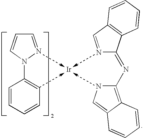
C1=NN(C2=CC=CC=C2)C=C1.[Ir].N1=CC2=C(C1=NC1=C3C(=CN1)C=CC=C3)C=CC=C2
